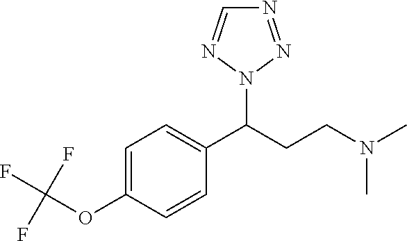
C1=C(OC(F)(F)F)C=CC(C(CCN(C)C)N2N=NC=N2)=C1
